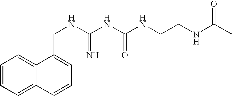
C1=CC=C2C(=C1)C(CNC(NC(NCCNC(C)=O)=O)=N)=CC=C2
